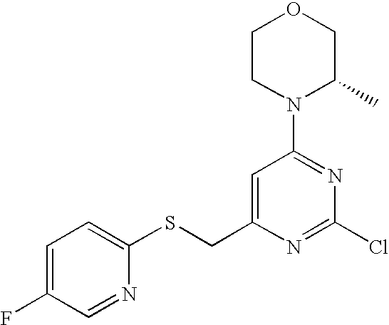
C1CN(C2=NC(Cl)=NC(CSC3=CC=C(F)C=N3)=C2)C(C)CO1
